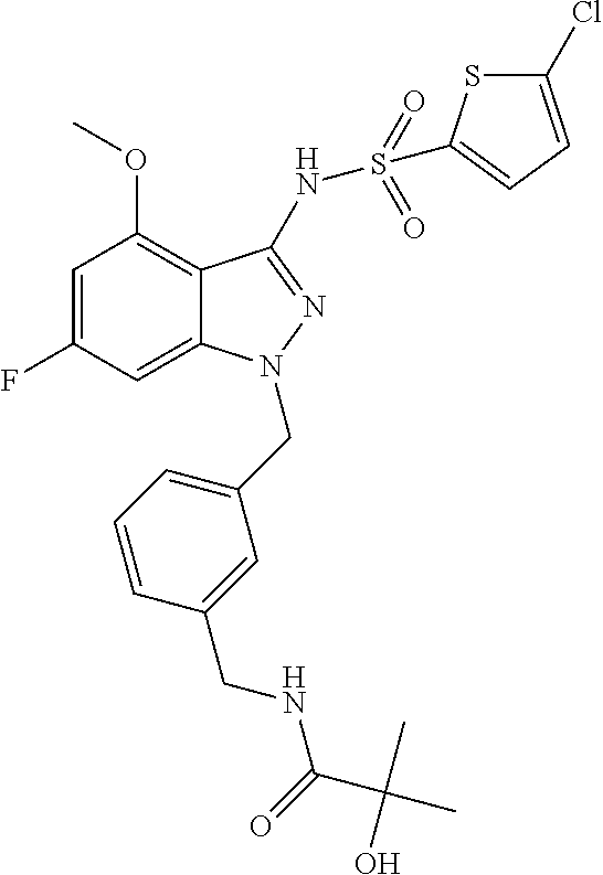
C1(OC)=C2C(=CC(F)=C1)N(CC1=CC=CC(CNC(=O)C(C)(C)O)=C1)N=C2NS(C1=CC=C(Cl)S1)(=O)=O
